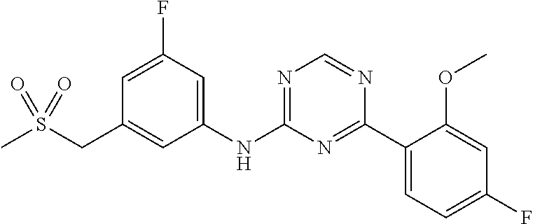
C1(NC2=NC=NC(C3=CC=C(F)C=C3OC)=N2)=CC(F)=CC(CS(C)(=O)=O)=C1
